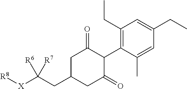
C1(CC)=C(C2C(=O)CC(CC([X][R8])([R6])[R7])CC2=O)C(C)=CC(CC)=C1
